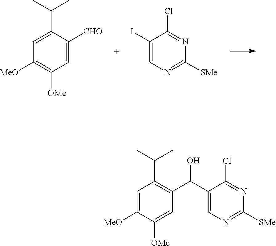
C1=C(C(C)C)C([CHO])=CC([OMe])=C1[MeO].C1(I)=CN=C([SMe])N=C1Cl.C1=C([MeO])C([OMe])=CC(C(O)C2=CN=C([SMe])N=C2Cl)=C1C(C)C
